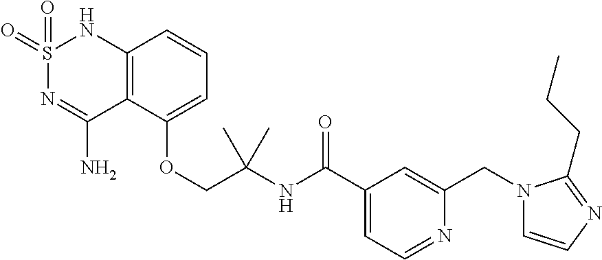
C12=C(C(OCC(NC(C3=CC=NC(CN4C=CN=C4CCC)=C3)=O)(C)C)=CC=C1)C(N)=NS(=O)(=O)N2
